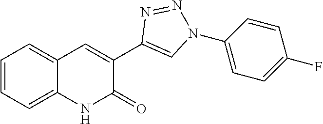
C1=CC=C2C(=C1)NC(=O)C(C1=CN(C3=CC=C(F)C=C3)N=N1)=C2
